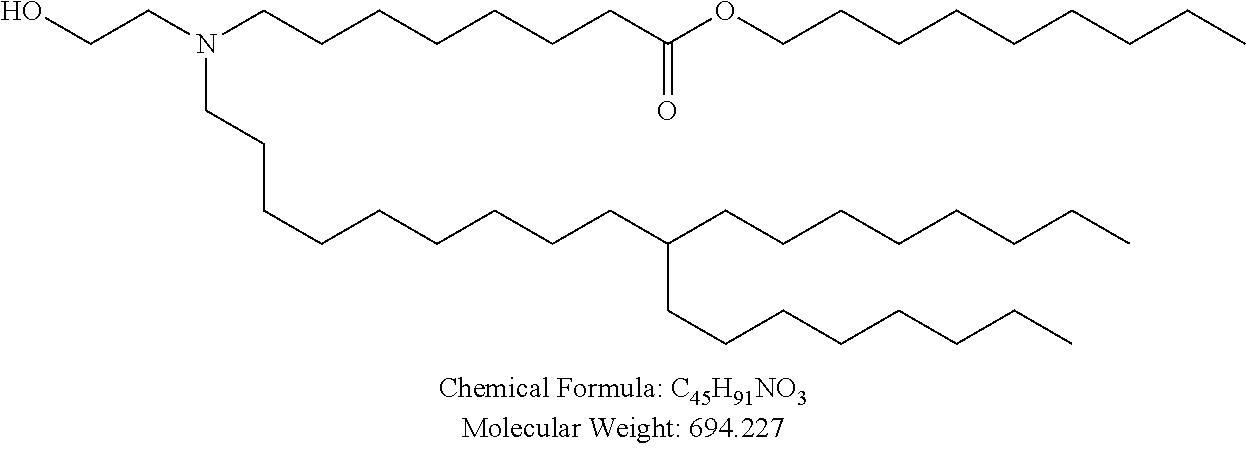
C(C(OCCCCCCCCC)=O)CCCCCCN(CCO)CCCCCCCCCC(CCCCCCCC)CCCCCCCC
